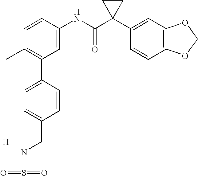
C1=CC(NC(C2(C3=CC4=C(C=C3)OCO4)CC2)=O)=CC(C2=CC=C(CNS(=O)(=O)C)C=C2)=C1C.[H]
